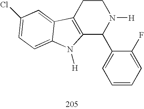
C12=C(CCN([H])C1C1=CC=CC=C1F)C1=CC(Cl)=CC=C1N2[H]
